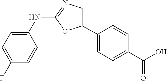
C1(NC2=CC=C(F)C=C2)=NC=C(C2=CC=C(C(O)=O)C=C2)O1
